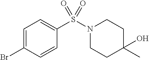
C1=C(Br)C=CC(S(N2CCC(O)(C)CC2)(=O)=O)=C1
